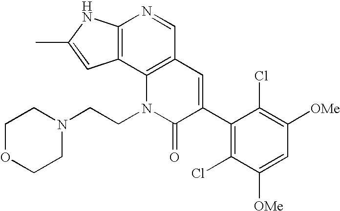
C12=C(C3=C(C=N1)C=C(C1=C(Cl)C([OMe])=CC([OMe])=C1Cl)C(=O)N3CCN1CCOCC1)C=C(C)N2
